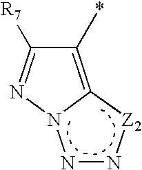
C1(*)=C2N(N=C1[R7])NN[Z2]2
